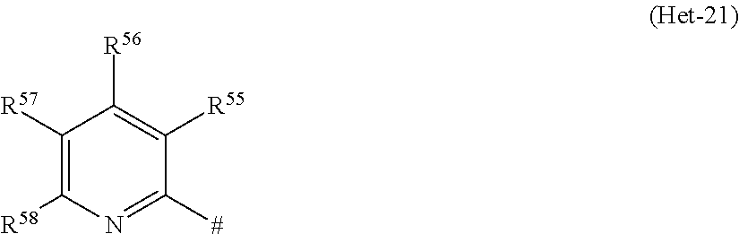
C1([R57])=C([R58])N=C([#])C([R55])=C1[R56]
